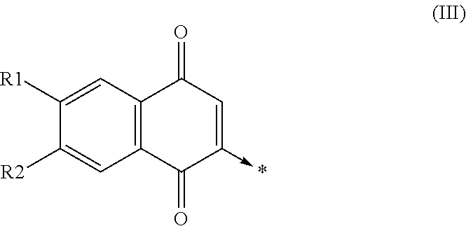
C1(=O)C(->*)=CC(=O)C2=C1C=C([R2])C([R1])=C2
